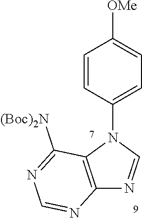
C1=CC(N2C3=C(N=C2)N=CN=C3[(Boc)2N])=CC=C1[OMe]
